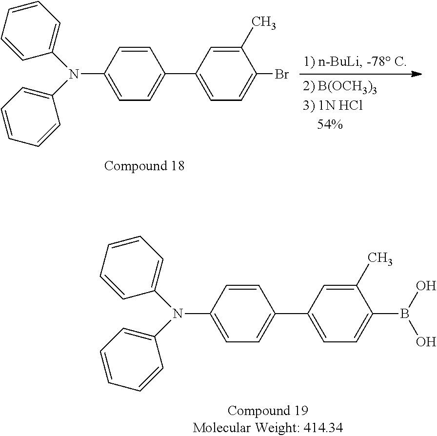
C1=CC(N(C2=CC=CC=C2)C2=CC=CC=C2)=CC=C1C1=CC=C(B(O)O)C(C)=C1.C1=CC(N(C2=CC=CC=C2)C2=CC=CC=C2)=CC=C1C1=CC=C(Br)C(C)=C1
